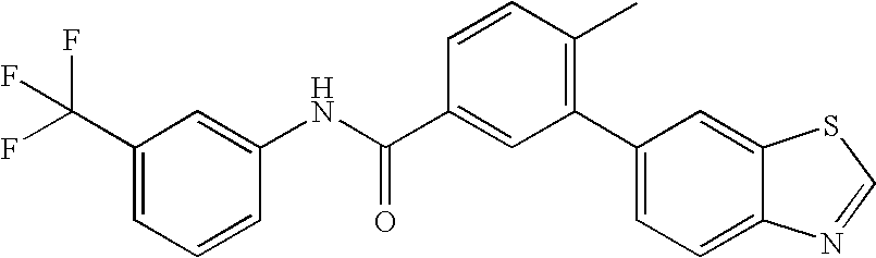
C1(C(F)(F)F)=CC=CC(NC(C2=CC(C3=CC=C4C(=C3)SC=N4)=C(C)C=C2)=O)=C1
